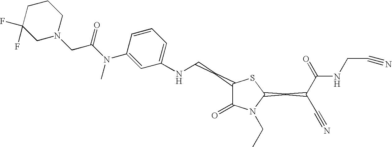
C1(NCCC2C(=O)N(CC)C(CC(C#N)C(=O)NCC#N)S2)=CC=CC(N(C(CN2CCCC(F)(F)C2)=O)C)=C1
